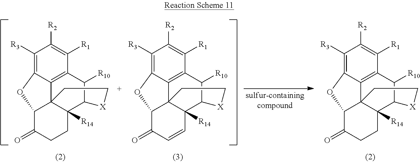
C1([R3])=C2C3=C(C([R1])=C1[R2])C([R10])C1C4([R14])C3(C(C(=O)CC4)O2)CC[X]1.C1([R3])=C2C3=C(C([R1])=C1[R2])C([R10])C1C4([R14])C3(C(C(=O)C=C4)O2)CC[X]1.C1([R3])=C2C3=C(C([R1])=C1[R2])C([R10])C1C4([R14])C3(C(C(=O)CC4)O2)CC[X]1
